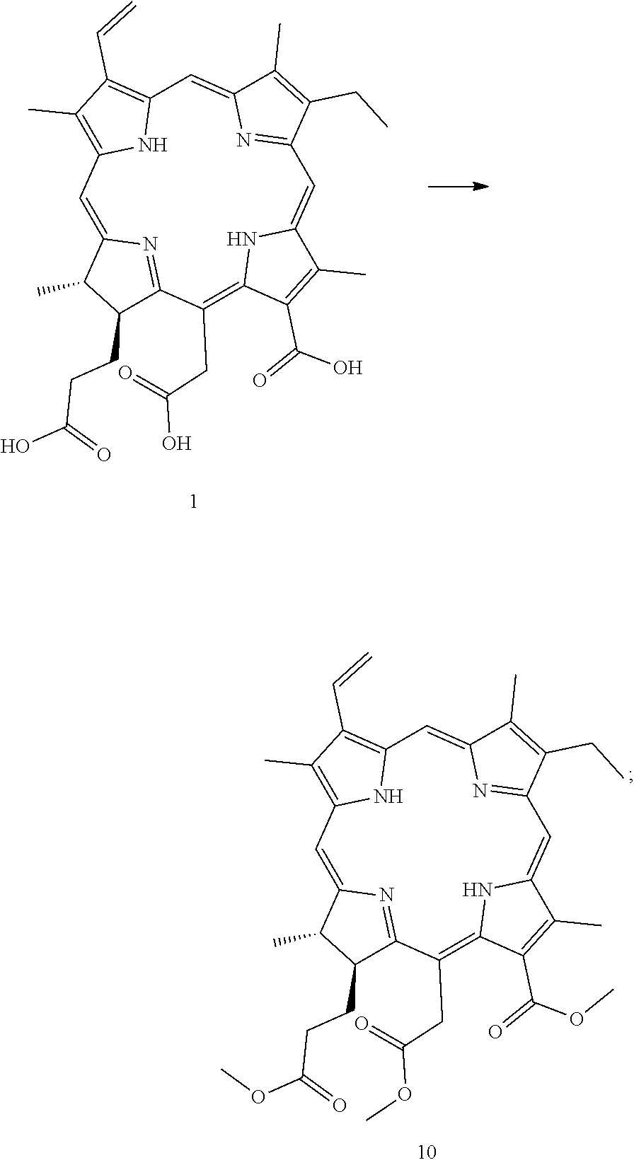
O(C(CC1=C2NC(=CC3=NC(=CC4=C(C=C)C(C)=C(N4)C=C4C(C)C(CCC(OC)=O)C1=N4)C(C)=C3CC)C(C)=C2C(OC)=O)=O)C.OC(CC1=C2NC(=CC3=NC(=CC4=C(C=C)C(C)=C(N4)C=C4C(C)C(CCC(O)=O)C1=N4)C(C)=C3CC)C(C)=C2C(O)=O)=O
